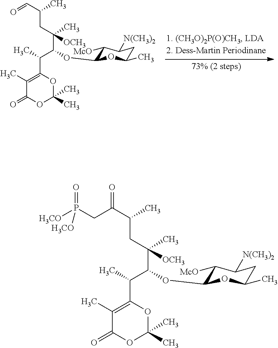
C(C(CC(C=O)C)(C)[OCH3])(C(C1=C(C)C(=O)OC(C)(C)O1)C)OC1C([McO])C([N(CH3)2])CC(C)O1.C(C(CC(C(CP([H3CO])(=O)[H3CO])=O)C)(C)[OCH3])(C(C1=C(C)C(=O)OC(C)(C)O1)C)OC1C([McO])C([N(CH3)2])CC(C)O1
